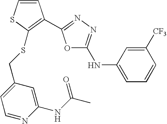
C1=CC([CF3])=CC(NC2=NN=C(C3=C(SCC4=CC=NC(NC(=O)C)=C4)SC=C3)O2)=C1
